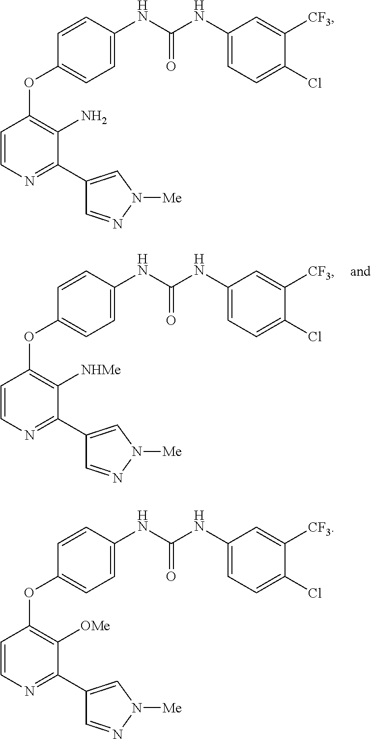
C1=CN=C(C2=CN([Me])N=C2)C([NHMe])=C1OC1=CC=C(NC(NC2=CC=C(Cl)C([CF3])=C2)=O)C=C1.C1=CN=C(C2=CN([Me])N=C2)C(N)=C1OC1=CC=C(NC(NC2=CC=C(Cl)C([CF3])=C2)=O)C=C1.C1=CN=C(C2=CN([Me])N=C2)C([OMe])=C1OC1=CC=C(NC(NC2=CC=C(Cl)C([CF3])=C2)=O)C=C1
